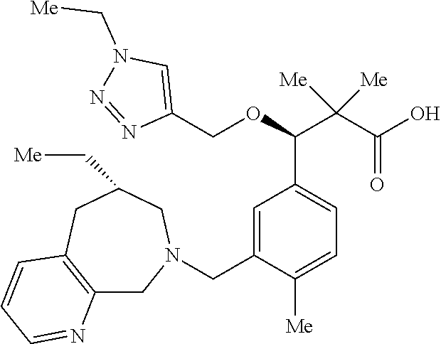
C1(COC(C(C(O)=O)([Me])[Me])C2=CC=C([Me])C(CN3CC4=C(CC(C[Me])C3)C=CC=N4)=C2)=CN(C[Me])N=N1
